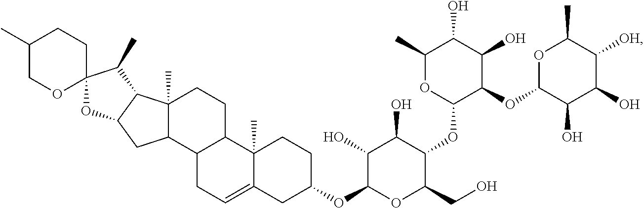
C1(C)COC2(CC1)C(C)C1C3(C)C(C4C(CC3)C3(C)C(=CC4)CC(OC4OC(CO)C(OC5C(OC6C(O)C(O)C([OH])C(C)O6)C(O)C(O)C(C)O5)C(O)C4O)CC3)CC1O2
